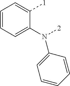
C1=CC=C(N(C2=CC=CC=C2)[2])C([1])=C1
